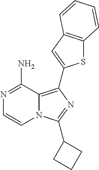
C12=C(C3=CC4=C(S3)C=CC=C4)N=C(C3CCC3)N1C=CN=C2N
